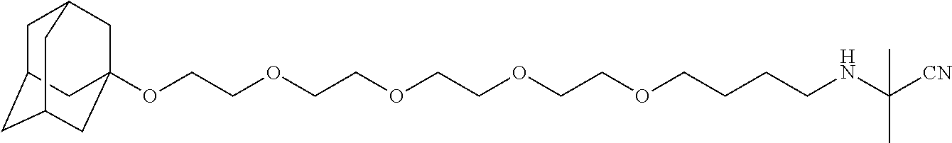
C1C2CC3CC(OCCOCCOCCOCCOCCCCNC([CN])(C)C)(CC1C3)C2
